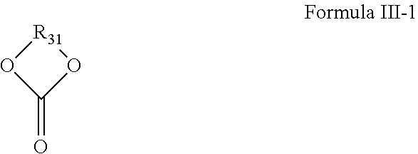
O=C1O[R31]O1
